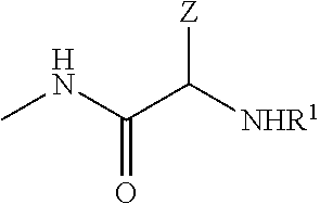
CNC(C([NHR1])[Z])=O
